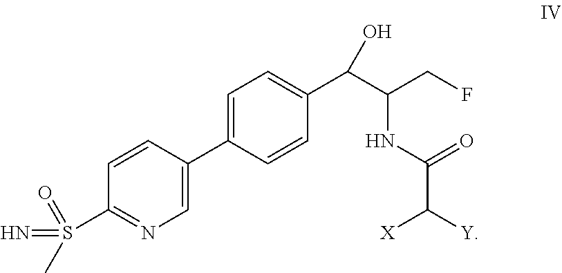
C1=C(C2=CN=C(S(=N)(=O)C)C=C2)C=CC(C(C(CF)NC(=O)C([Y])[X])O)=C1
